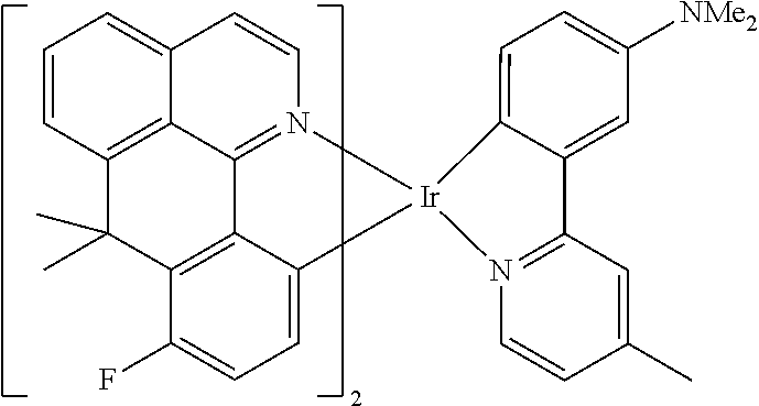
C12=CC=CC3=C1C1=N(C=C2)[Ir]2(C4=CC=C(F)C(=C14)C3(C)C)N1=C(C=C(C)C=C1)C1=CC([NMe2])=CC=C21
